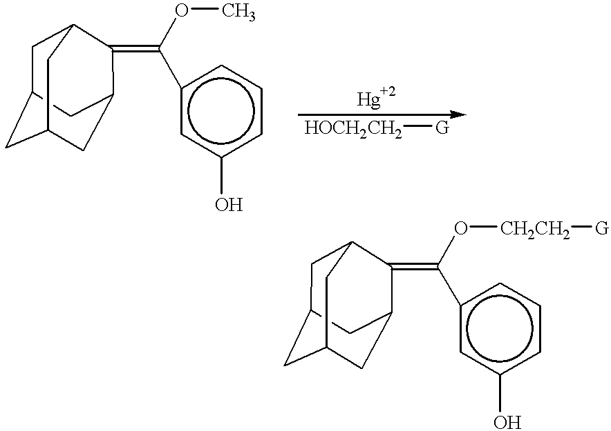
C(c1cc(O)ccc1)(OC)=C1C2CC3CC(CC1C3)C2.[HOCH2CH2][G].C(c1cc(O)ccc1)(O[CH2CH2][G])=C1C2CC3CC(CC1C3)C2
